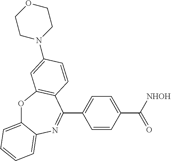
O1C2=CC=CC=C2N=C(C2=CC=C(C([NHOH])=O)C=C2)C2=C1C=C(N1CCOCC1)C=C2
